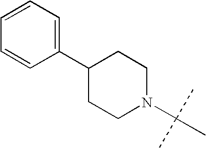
C1=CC=C(C2CCN(C(C)(C)C)CC2)C=C1
